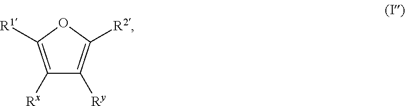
C1([Rx])=C([R1])OC([R2])=C1[Ry]
